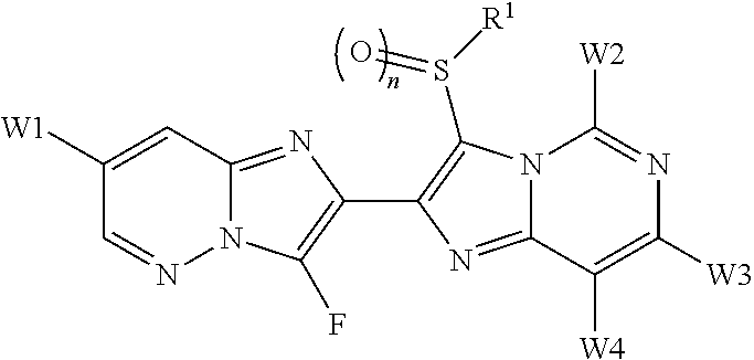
N12C(=NC(C3=C(S([R1])=O)N4C(=N3)C([W4])=C([W3])N=C4[W2])=C1F)C=C([W1])C=N2
